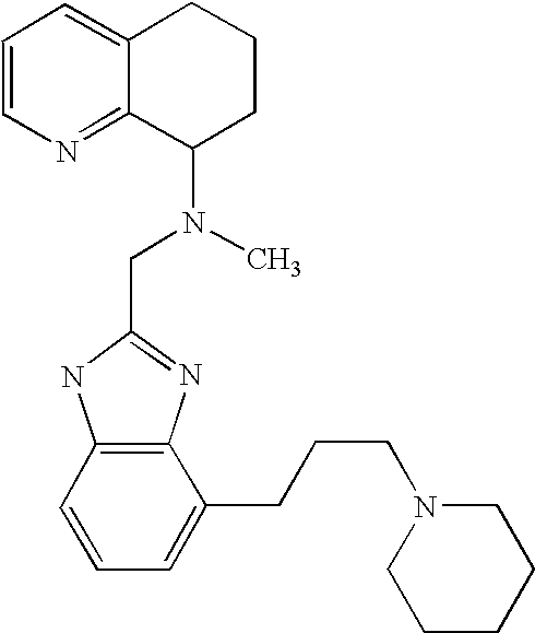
C12=CC=CN=C1C(N(C)CC1=NC3=C(N1)C=CC=C3CCCN1CCCCC1)CCC2
